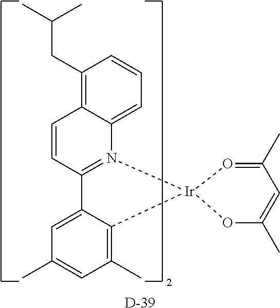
C1(CC(C)C)=C2C(=CC=C1)N1=C(C=C2)C2=CC(C)=CC(C)=C2[Ir]12O=C(C)C=C(C)O2.[D]
